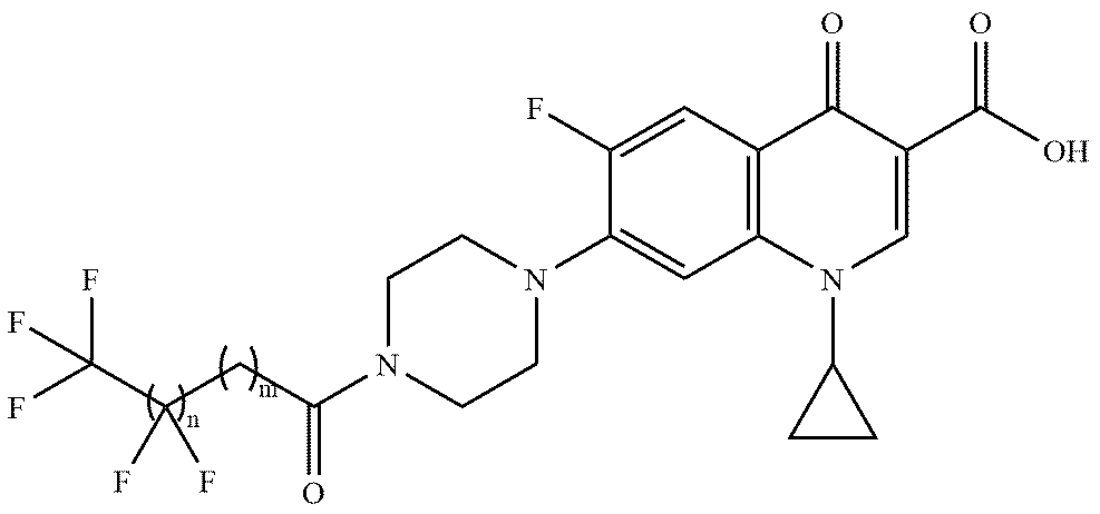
C(CC(N1CCN(C2=CC3=C(C=C2F)C(=O)C(C(O)=O)=CN3C2CC2)CC1)=O)(C(F)(F)F)(F)F
